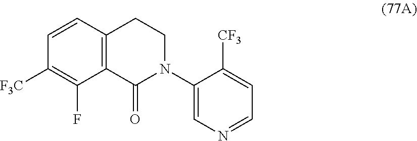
C12=C(C(=O)N(C3=CN=CC=C3[CF3])CC1)C(F)=C([F3C])C=C2
